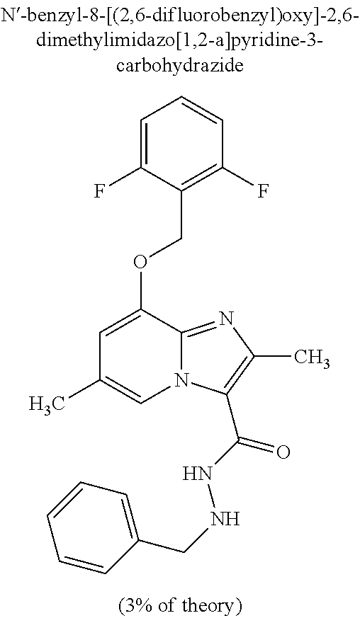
C1=C(F)C(COC2=CC(C)=CN3C2=NC(C)=C3C(NNCC2=CC=CC=C2)=O)=C(F)C=C1
